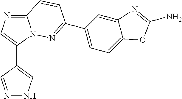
C12=NC=C(C3=CNN=C3)N1N=C(C1=CC=C3C(=C1)N=C(N)O3)C=C2
